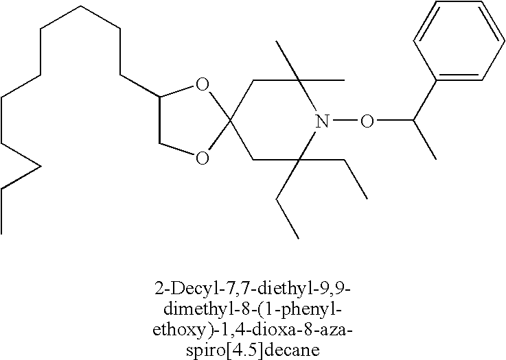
C1(CCCCCCCCCC)COC2(O1)CC(C)(C)N(OC(C)C1=CC=CC=C1)C(CC)(CC)C2
